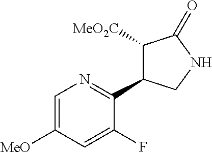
C1=C([MeO])C=C(F)C(C2C([MeO2C])C(=O)NC2)=N1
